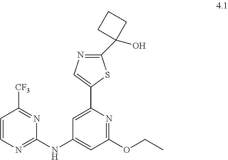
C1=C(C2=CN=C(C3(O)CCC3)S2)N=C(OCC)C=C1NC1=NC=CC([CF3])=N1
